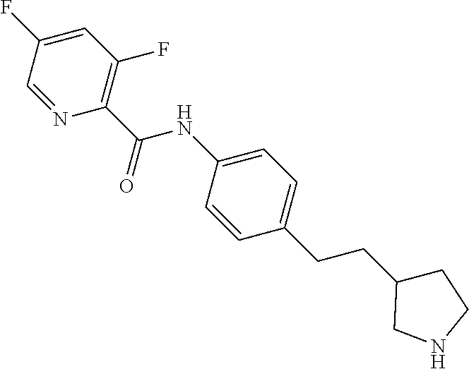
C1(C(=O)NC2=CC=C(CCC3CCNC3)C=C2)=C(F)C=C(F)C=N1
